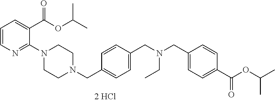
C1=CN=C(N2CCN(CC3=CC=C(CN(CC4=CC=C(C(OC(C)C)=O)C=C4)CC)C=C3)CC2)C(C(=O)OC(C)C)=C1
